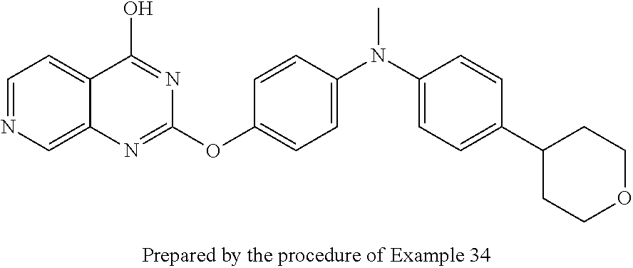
C1=NC=C2C(=C1)C(O)=NC(OC1=CC=C(N(C3=CC=C(C4CCOCC4)C=C3)C)C=C1)=N2
